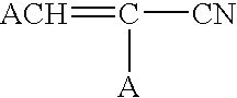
[ACH]=C([CN])[A]
